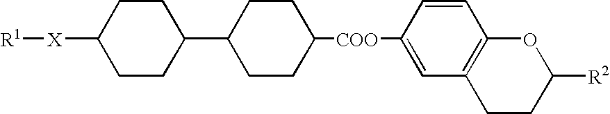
C1CC(C2CCC([COO]C3=CC4=C(C=C3)OC([R2])CC4)CC2)CCC1[X][R1]
